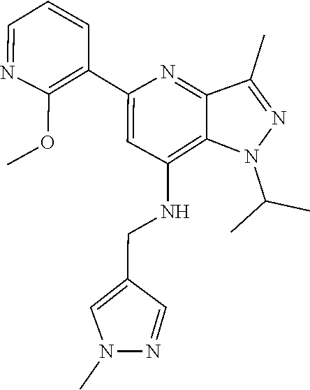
C(C)(C)N1C2=C(NCC3=CN(C)N=C3)C=C(C3=C(OC)N=CC=C3)N=C2C(C)=N1
